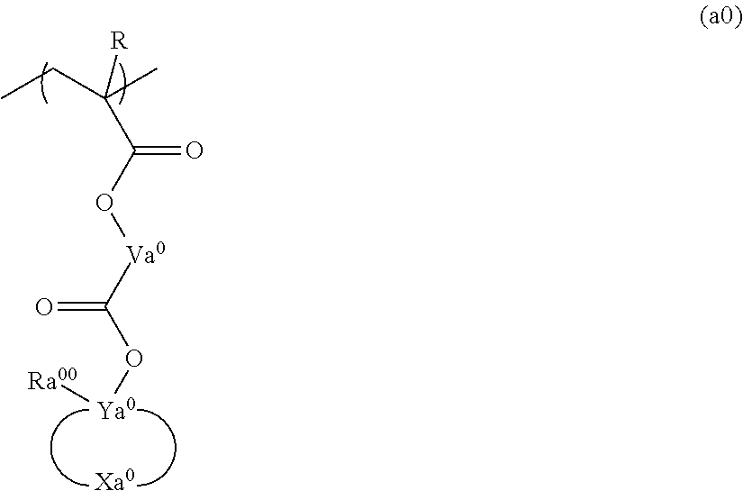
C(O[Va0]C(O[Ya0][Ra00])=O)(=O)C(C)(CC)[R].[Xa0]
